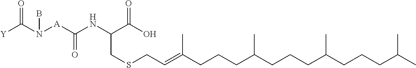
[Y]C(N([A]C(NC(CSCC=C(CCCC(CCCC(CCCC(C)C)C)C)C)C(=O)O)=O)B)=O
